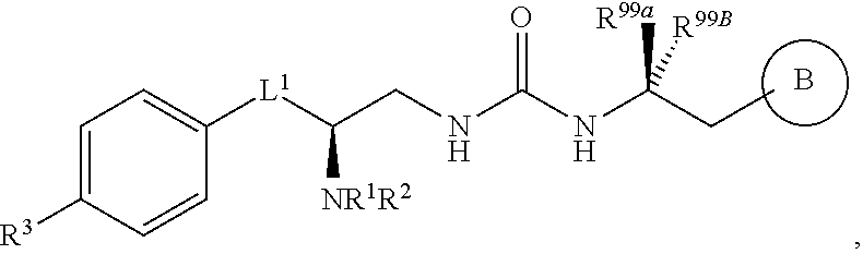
B.C(CNC(NC(CC)([R99a])[R99B])=O)([L1]C1=CC=C([R3])C=C1)[NR1R2]
